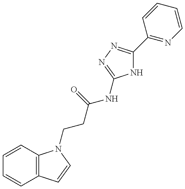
C1=CC2=C(C=C1)C=CN2CCC(=O)NC1=NN=C(C2=NC=CC=C2)N1
